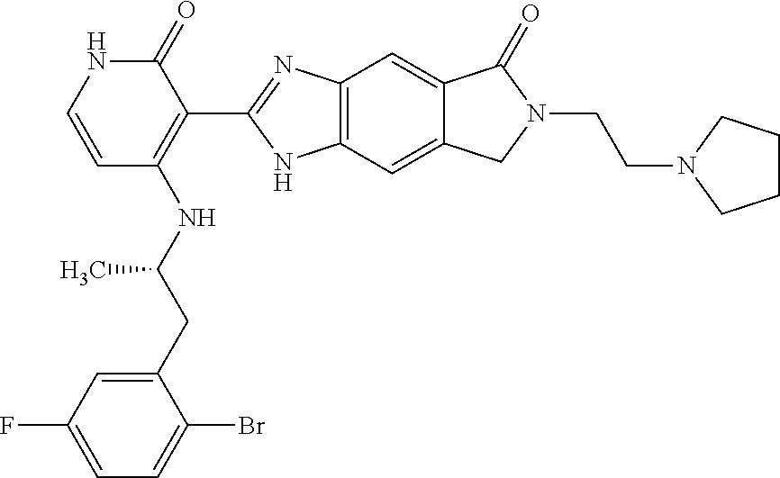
C12=C(C=C3C(=C1)C(=O)N(CCN1CCCC1)C3)NC(C1=C(NC(CC3=CC(F)=CC=C3Br)C)C=CNC1=O)=N2
